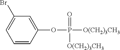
C1=CC(OP([O(CH2)3CH3])(=O)[O(CH2)3CH3])=CC(Br)=C1
